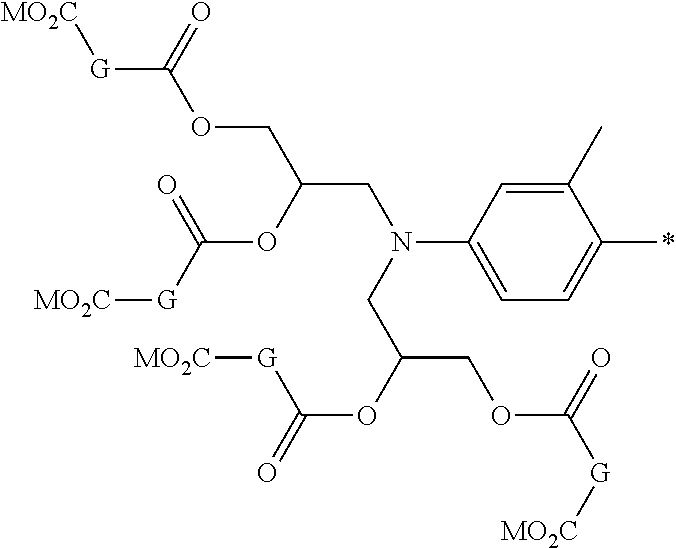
C1(C)=CC(N(CC(OC(=O)[G][MO2C])COC([G][MO2C])=O)CC(COC([G][MO2C])=O)OC([G][MO2C])=O)=CC=C1*
